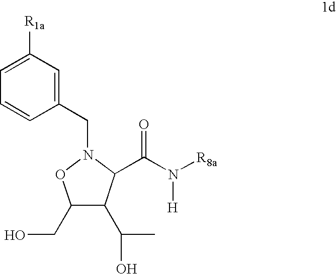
C1(CN2C(C(N([R8a])[H])=O)C(C(C)O)C(CO)O2)=CC([R1a])=CC=C1
